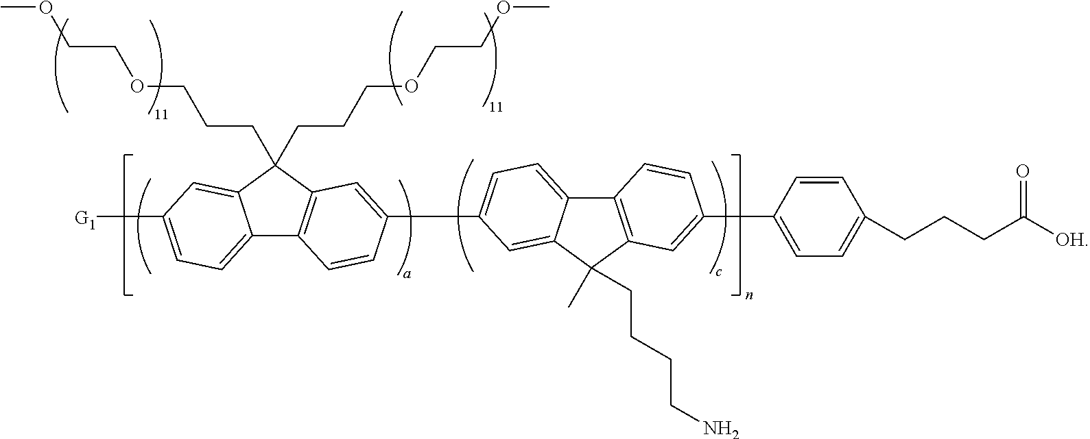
C12=CC=C([G1])C=C1C(CCCOCCOC)(CCCOCCOC)C1=C2C=CC(C2=CC=C3C4=C(C(C)(CCCCN)C3=C2)C=C(C2=CC=C(CCCC([OH])=O)C=C2)C=C4)=C1
